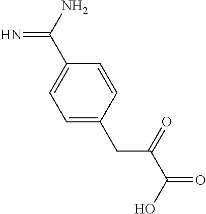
N=C(C1=CC=C(CC(=O)C(=O)O)C=C1)N
